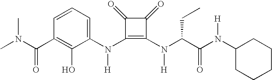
CN(C(C1=C(O)C(N(C2=C(N(C(C(N(C3CCCCC3)[H])=O)CC)[H])C(=O)C2=O)[H])=CC=C1)=O)C
